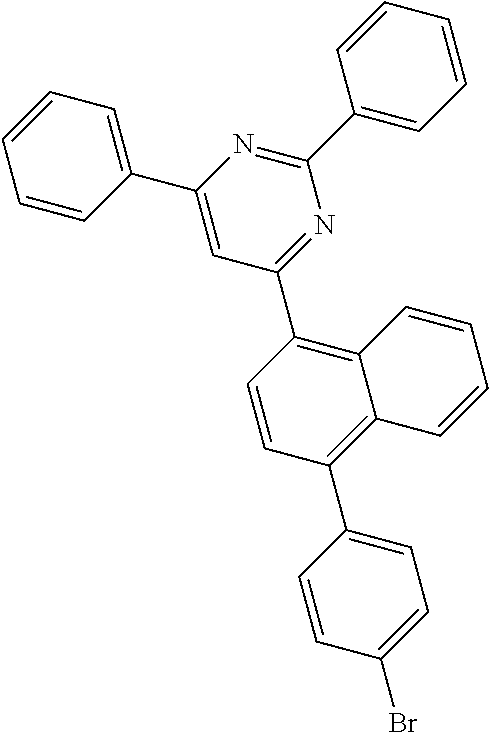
C1=CC(C2=CC(C3=C4C(=C(C5=CC=C(Br)C=C5)C=C3)C=CC=C4)=NC(C3=CC=CC=C3)=N2)=CC=C1
